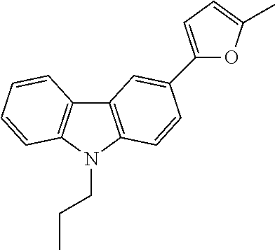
C12=C(N(CCC)C3=C1C=C(C1=CC=C(C)O1)C=C3)C=CC=C2
